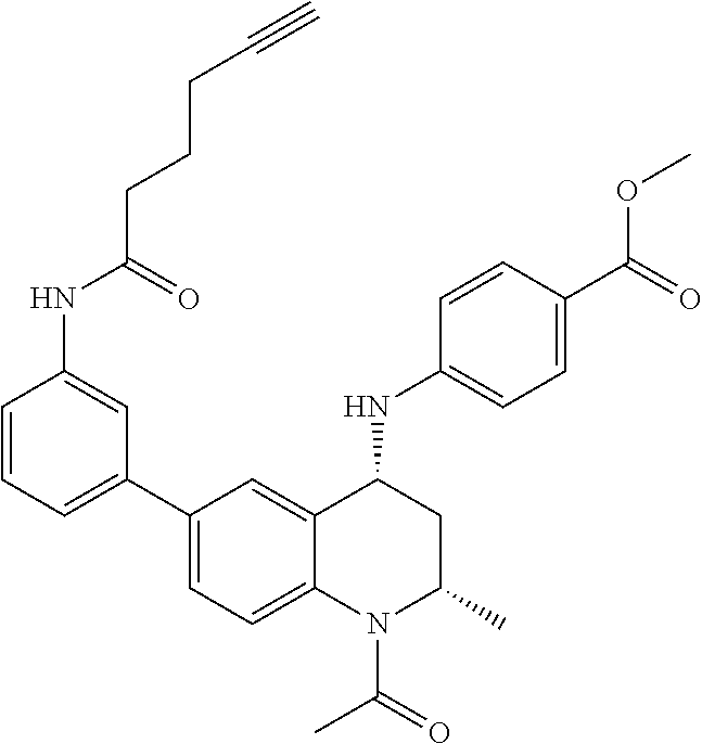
C1(NC2CC(C)N(C(C)=O)C3=CC=C(C4=CC=CC(NC(=O)CCCC#C)=C4)C=C23)=CC=C(C(=O)OC)C=C1
